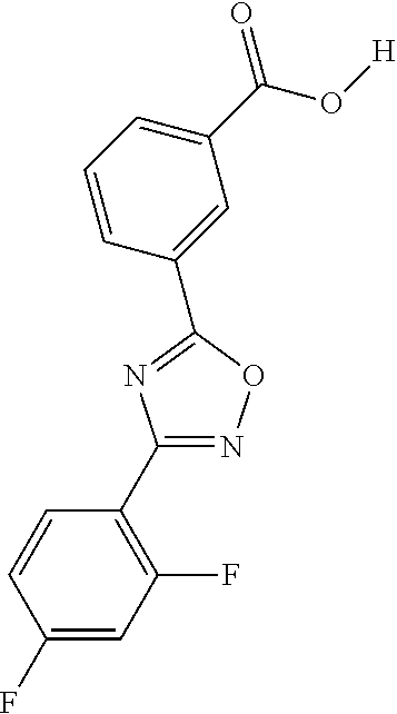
C1(F)=CC(F)=C(C2=NOC(C3=CC(C(O[H])=O)=CC=C3)=N2)C=C1
